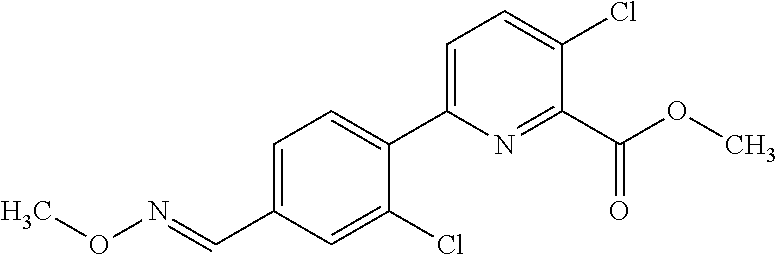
C1=C(C=NOC)C=C(Cl)C(C2=CC=C(Cl)C(C(OC)=O)=N2)=C1
